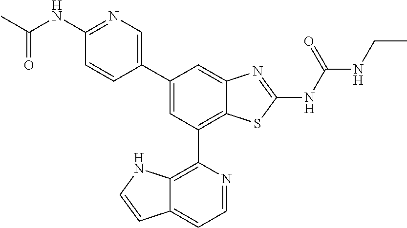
C1(C2=CC(C3=C4C(=CC=N3)C=CN4)=C3C(=C2)N=C(NC(NCC)=O)S3)=CN=C(NC(C)=O)C=C1
